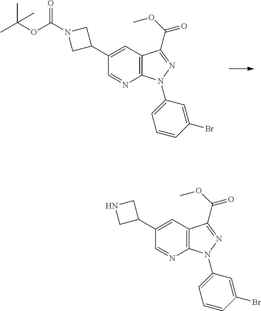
C1(C2CN(C(OC(C)(C)C)=O)C2)=CC2=C(N=C1)N(C1=CC=CC(Br)=C1)N=C2C(OC)=O.C1(C2CNC2)=CC2=C(N=C1)N(C1=CC=CC(Br)=C1)N=C2C(OC)=O
